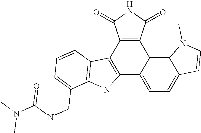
C12=C(C3=C(C4=C5C(=CC=C14)C=CN5C)C(=O)NC3=O)C1=C(N2)C(CNC(N(C)C)=O)=CC=C1
